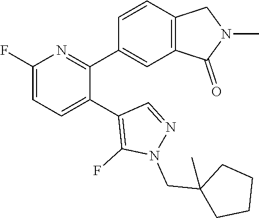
C1(F)=CC=C(C2=C(F)N(CC3(C)CCCC3)N=C2)C(C2=CC3=C(C=C2)CN(C)C3=O)=N1
